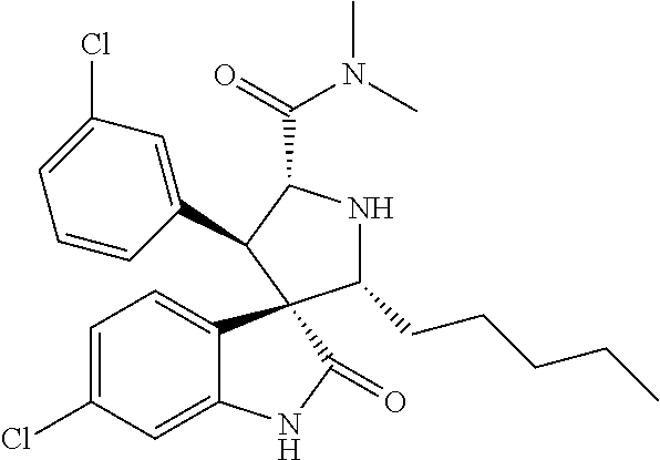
C1=C(Cl)C=C2C(=C1)C1(C(=O)N2)C(CCCCC)NC(C(=O)N(C)C)C1C1=CC(Cl)=CC=C1
